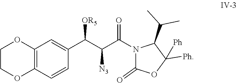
N1(C(C(C(C2=CC3=C(C=C2)OCCO3)[OR5])[N3])=O)C(=O)OC([Ph])([Ph])C1C(C)C
